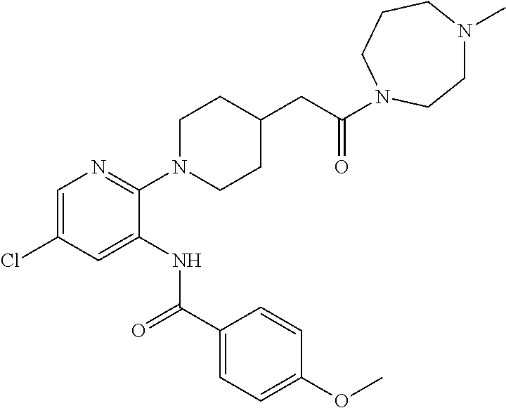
C1=C(Cl)C=C(NC(C2=CC=C(OC)C=C2)=O)C(N2CCC(CC(=O)N3CCCN(C)CC3)CC2)=N1
